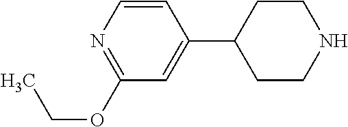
C1(OCC)=NC=CC(C2CCNCC2)=C1
